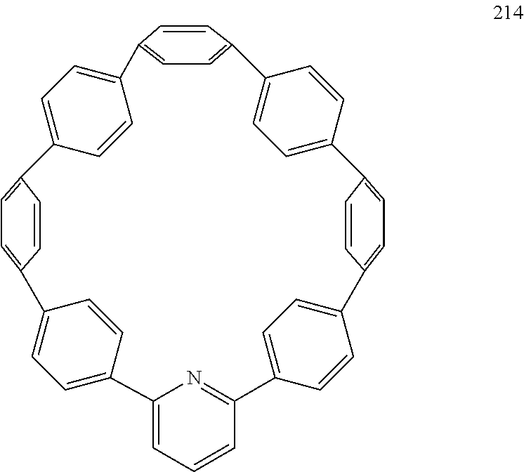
C12=CC=C(C=C1)C1=CC=C(C=C1)C1=CC=C(C=C1)C1=NC(=CC=C1)C1=CC=C(C3=CC=C(C4=CC=C(C5=CC=C2C=C5)C=C4)C=C3)C=C1
